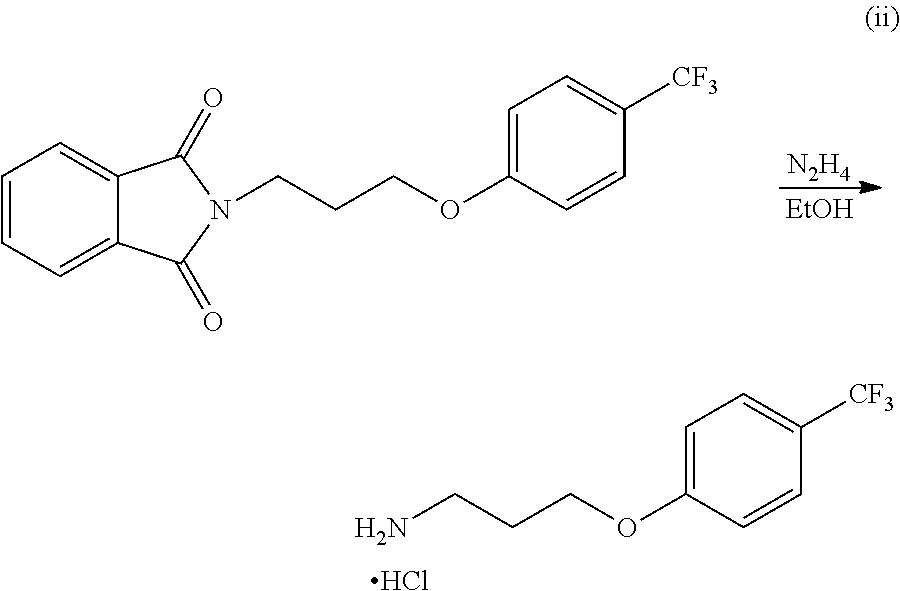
[N2H4].[EtOH].C1=CC=C2C(=C1)C(=O)N(CCCOC1=CC=C([CF3])C=C1)C2=O.NCCCOC1=CC=C([CF3])C=C1.Cl
